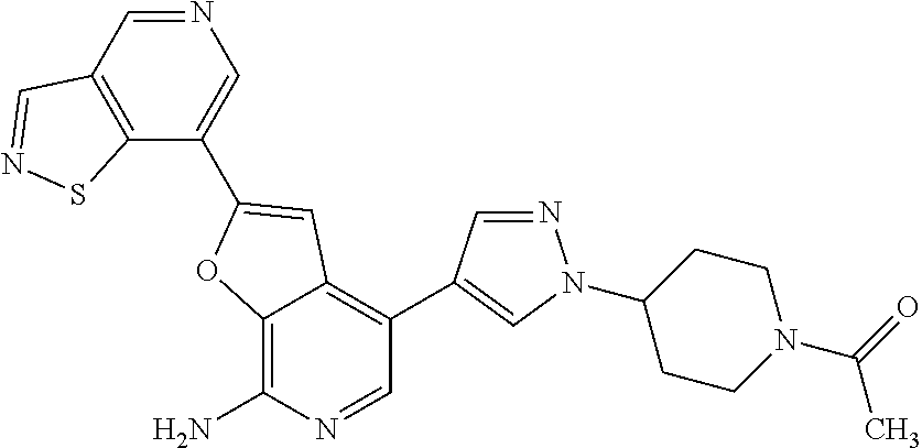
C12=C(N)N=CC(C3=CN(C4CCN(C(=O)C)CC4)N=C3)=C1C=C(C1=CN=CC3=C1SN=C3)O2
